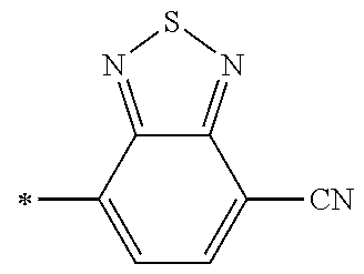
C1=C(C)C2=NSN=C2C([CN])=C1
